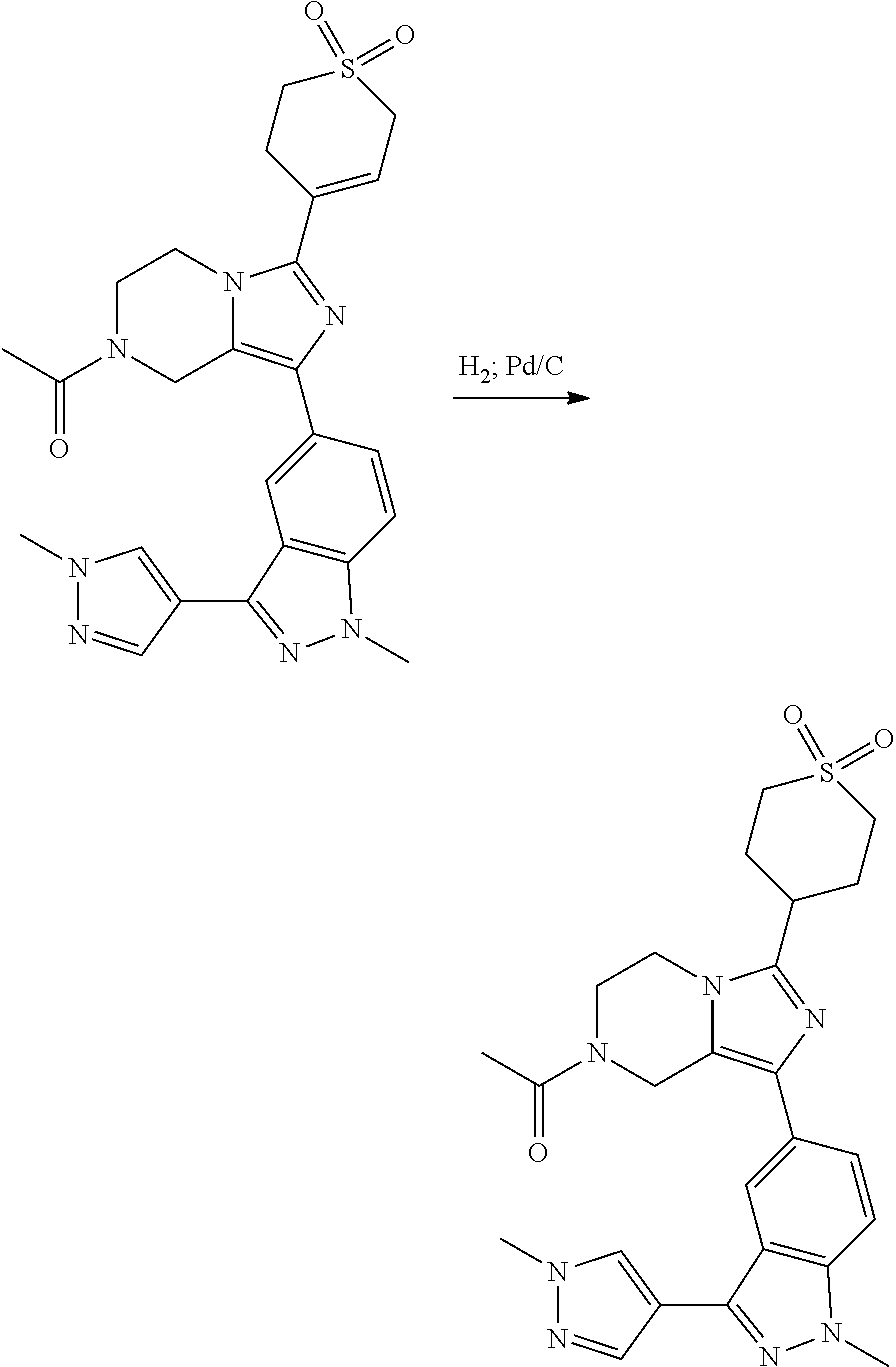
C1N(C(C)=O)CC2=C(C3=CC4=C(C=C3)N(C)N=C4C3=CN(C)N=C3)N=C(C3=CCS(=O)(=O)CC3)N2C1.C1N(C(C)=O)CC2=C(C3=CC4=C(C=C3)N(C)N=C4C3=CN(C)N=C3)N=C(C3CCS(=O)(=O)CC3)N2C1
